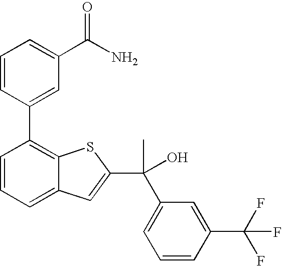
C1=CC=C(C(N)=O)C=C1C1=C2C(=CC=C1)C=C(C(C1=CC=CC(C(F)(F)F)=C1)(C)O)S2
